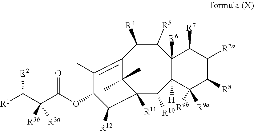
C12=C(C)C(OC(=O)C(C([R2])[R1])([R3b])[R3a])C([R12])C([R11])(C1(C)C)C([R10])C1([H])C([R6])(C([R5])C2[R4])C([R7])C([R7a])C([R8])C1([R9b])[R9a]
